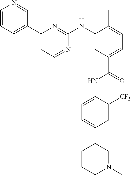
C1=CC=C(C2=CC=NC(NC3=CC(C(=O)NC4=CC=C(C5CCCN(C)C5)C=C4[CF3])=CC=C3C)=N2)C=N1
